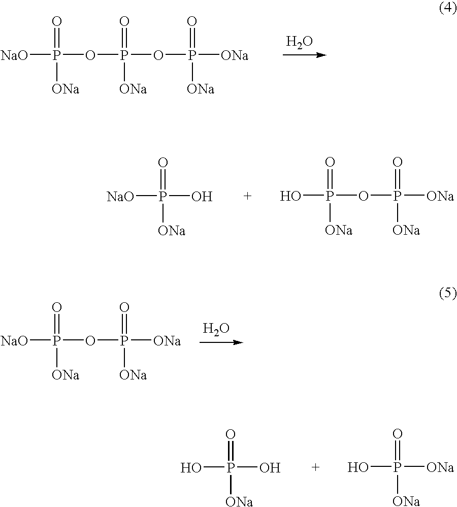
[NaO]P(=O)(OP(OP([ONa])([ONa])=O)([ONa])=O)[ONa].O.[NaO]P(=O)(O)[ONa].OP(=O)([ONa])OP([ONa])(=O)[ONa].[NaO]P(=O)(OP([ONa])([ONa])=O)[ONa].O.OP(=O)(O)[ONa].OP(=O)([ONa])[ONa]
